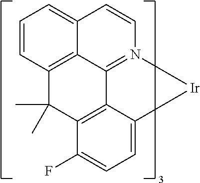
C12=CC=CC3=C1C1=N(C=C2)[Ir]C2=CC=C(F)C(=C12)C3(C)C
